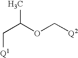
C(OC[Q2])(C[Q1])C
